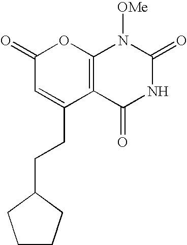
C12=C(C(=O)NC(=O)N1[OMe])C(CCC1CCCC1)=CC(=O)O2
